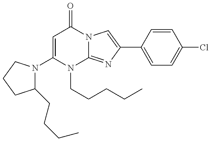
C1(N2C(CCCC)CCC2)=CC(=O)N2C(=NC(C3=CC=C(Cl)C=C3)=C2)N1CCCCC
